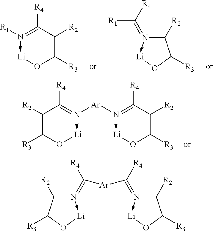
N1([R1])->[Li]OC([R3])C([R2])C=1[R4].C1([R2])N(=C([R4])[R1])->[Li]OC1[R3].N1([Ar]N2->[Li]OC([R3])C([R2])C=2[R4])->[Li]OC([R3])C([R2])C=1[R4].C1([R2])N(=C([R4])[Ar]C([R4])=N2->[Li]OC([R3])C2[R2])->[Li]OC1[R3]
